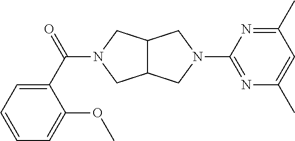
C12C(CN(C(C3=CC=CC=C3OC)=O)C1)CN(C1=NC(C)=CC(C)=N1)C2
